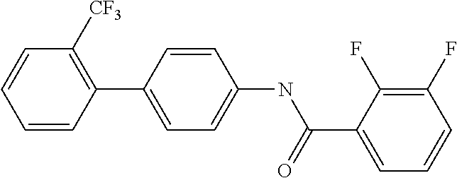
C1=CC(C2=CC=C(NC(C3=CC=CC(F)=C3F)=O)C=C2)=C([CF3])C=C1
